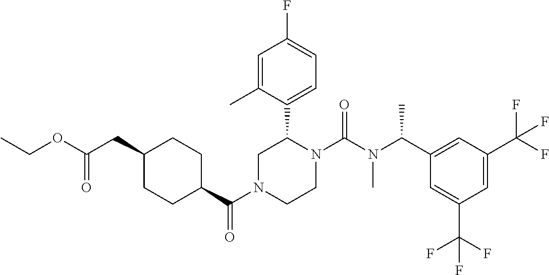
C(N1CCN(C(N(C(C2=CC(C(F)(F)F)=CC(C(F)(F)F)=C2)C)C)=O)C(C2=CC=C(F)C=C2C)C1)(C1CCC(CC(OCC)=O)CC1)=O
